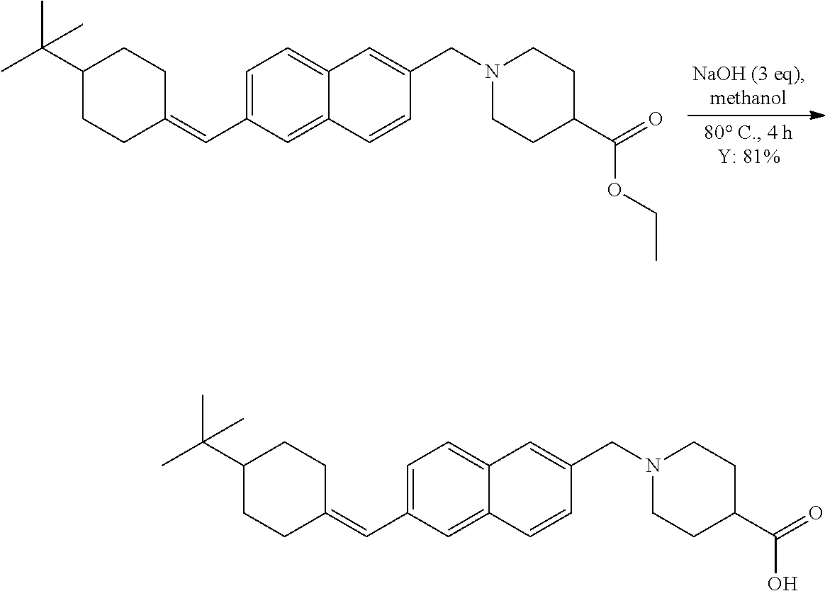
C1=C(C=C2CCC(C(C)(C)C)CC2)C=C2C(=C1)C=C(CN1CCC(C(=O)OCC)CC1)C=C2.C1=C(C=C2CCC(C(C)(C)C)CC2)C=C2C(=C1)C=C(CN1CCC(C(=O)O)CC1)C=C2
